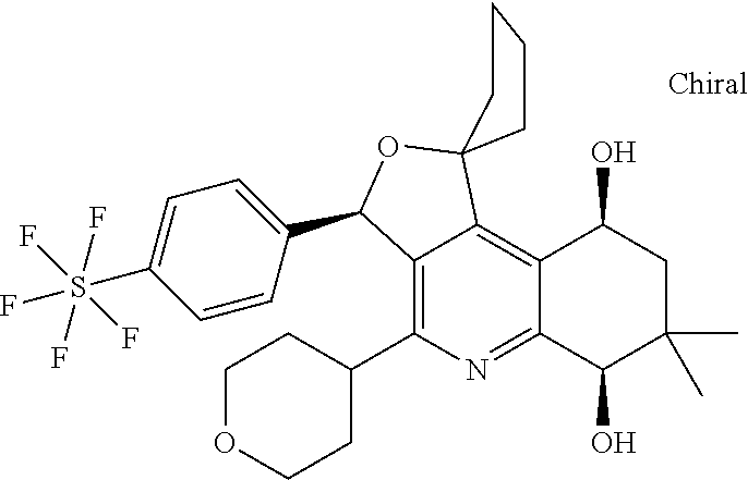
C12=C(C3CCOCC3)N=C3C(=C1C1(OC2C2=CC=C(S(F)(F)(F)(F)F)C=C2)CCCC1)C(O)CC(C)(C)C3O
